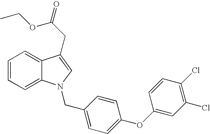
C1=CC=C2C(=C1)C(CC(OCC)=O)=CN2CC1=CC=C(OC2=CC(Cl)=C(Cl)C=C2)C=C1
